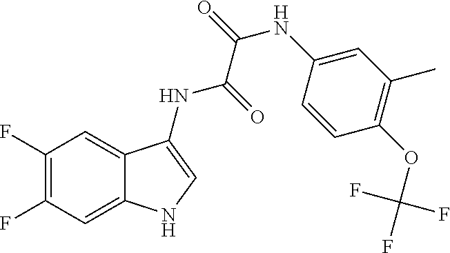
C1(F)=C(F)C=C2C(=C1)C(NC(=O)C(=O)NC1=CC(C)=C(OC(F)(F)F)C=C1)=CN2
